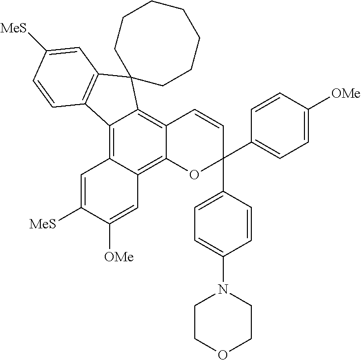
C12=C3C(=C4C(=C1C1(C5=C2C=CC([MeS])=C5)CCCCCCC1)C=CC(C1=CC=C(N2CCOCC2)C=C1)(C1=CC=C([OMe])C=C1)O4)C=C([OMe])C([MeS])=C3
